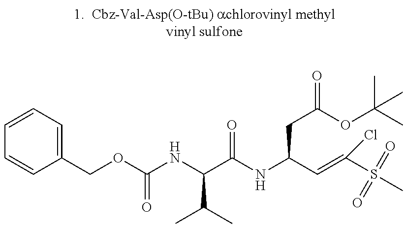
C1=CC=C(COC(NC(C(C)C)C(NC(C=C(S(C)(=O)=O)Cl)CC(=O)OC(C)(C)C)=O)=O)C=C1
